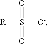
[R]S([O-])(=O)=O
